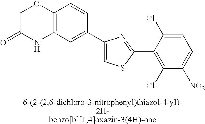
C1C(=O)NC2=C(O1)C=CC(C1=CSC(C3=C(Cl)C([NO2])=CC=C3Cl)=N1)=C2
